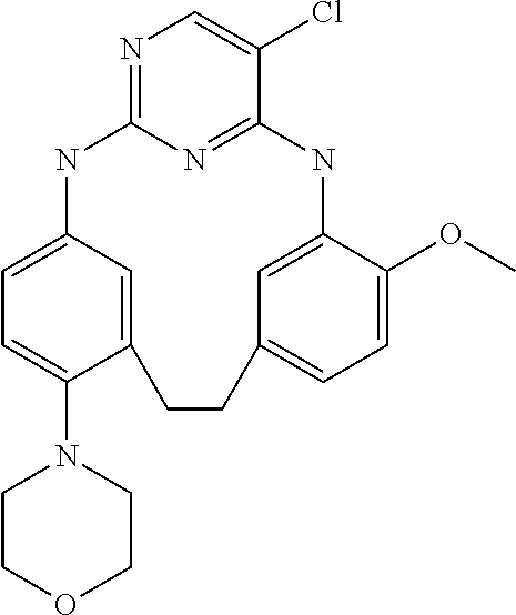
C1COCCN1C1=CC=C2C=C1CCC1=CC=C(OC)C(=C1)NC1=NC(=NC=C1Cl)N2
